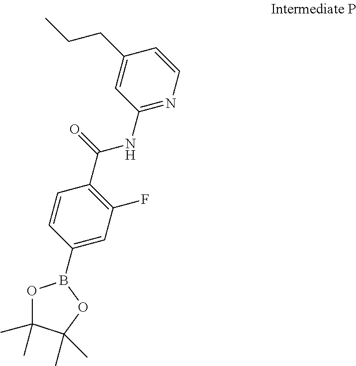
C1=CC(C(NC2=NC=CC(CCC)=C2)=O)=C(F)C=C1B1OC(C)(C)C(C)(C)O1
